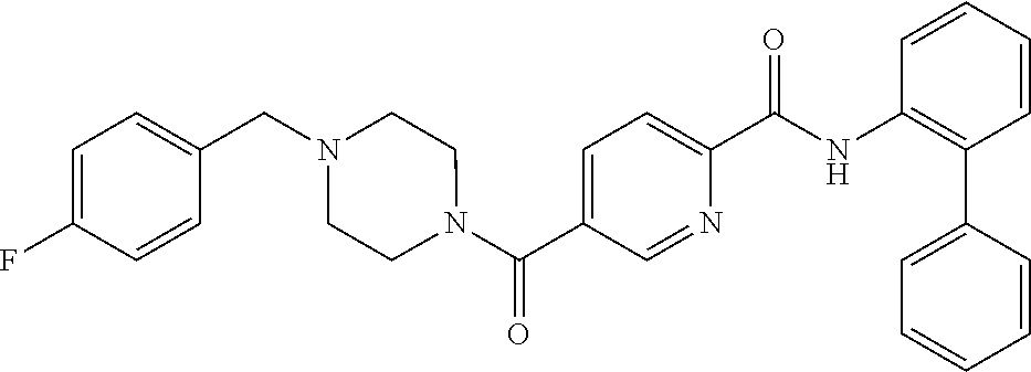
C1=CC(C2=CC=CC=C2)=C(NC(C2=CC=C(C(N3CCN(CC4=CC=C(F)C=C4)CC3)=O)C=N2)=O)C=C1
